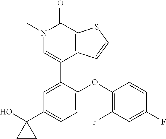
S1C=CC2=C1C(=O)N(C)C=C2C1=CC(C2(O)CC2)=CC=C1OC1=C(F)C=C(F)C=C1
